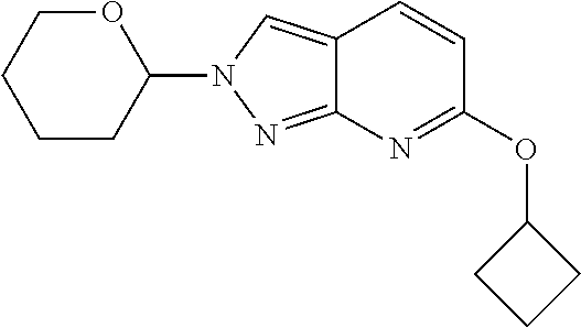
C1CC(N2N=C3C(=C2)C=CC(OC2CCC2)=N3)OCC1
